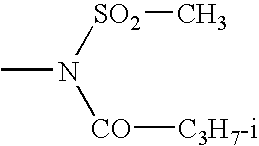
CN([SO2]C)[CO][C3H7-i]
